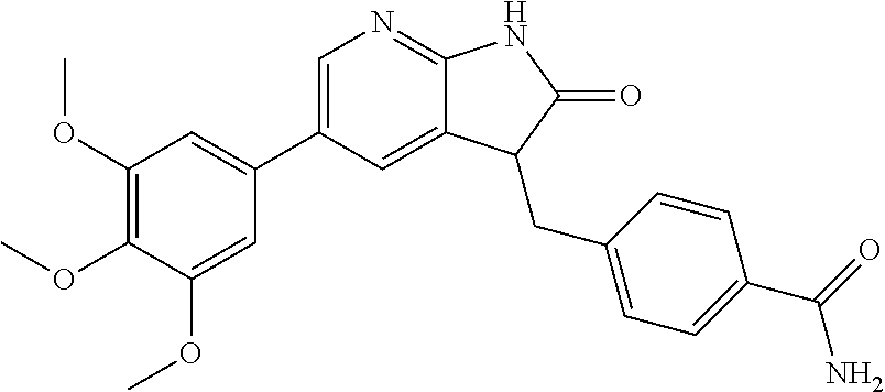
C1=C(C2=CC(OC)=C(OC)C(OC)=C2)C=C2C(=N1)NC(=O)C2CC1=CC=C(C(=O)N)C=C1
